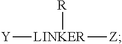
[Y][LINKER]([Z])[R]
